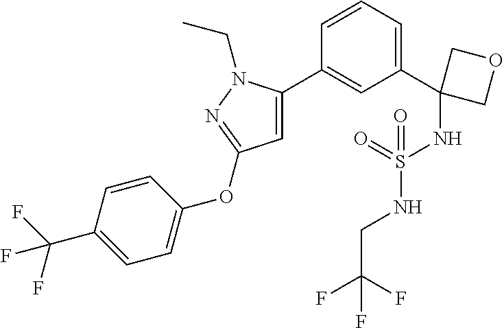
C1=C(C2=CC(OC3=CC=C(C(F)(F)F)C=C3)=NN2CC)C=CC=C1C1(NS(=O)(NCC(F)(F)F)=O)COC1
